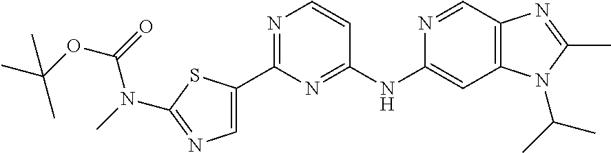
C1(NC2=CC3=C(C=N2)N=C(C)N3C(C)C)=NC(C2=CN=C(N(C)C(=O)OC(C)(C)C)S2)=NC=C1
